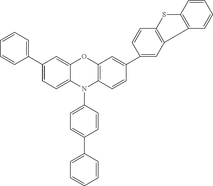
C1(C2=CC=CC=C2)=CC=C2C(=C1)OC1=C(N2C2=CC=C(C3=CC=CC=C3)C=C2)C=CC(C2=CC3=C(C=C2)SC2=C3C=CC=C2)=C1
